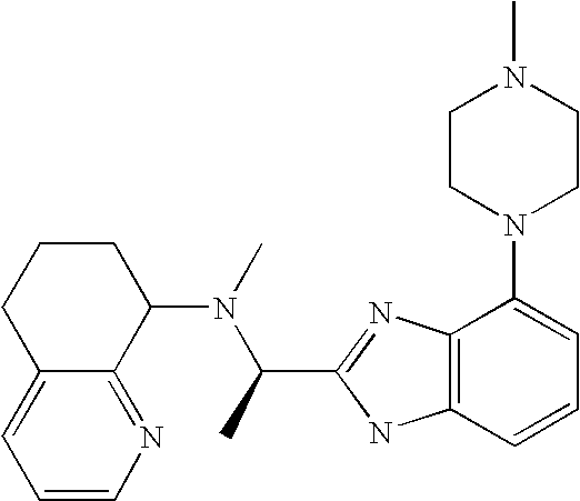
C12=CC=CN=C1C(N(C(C)C1=NC3=C(N1)C=CC=C3N1CCN(C)CC1)C)CCC2
